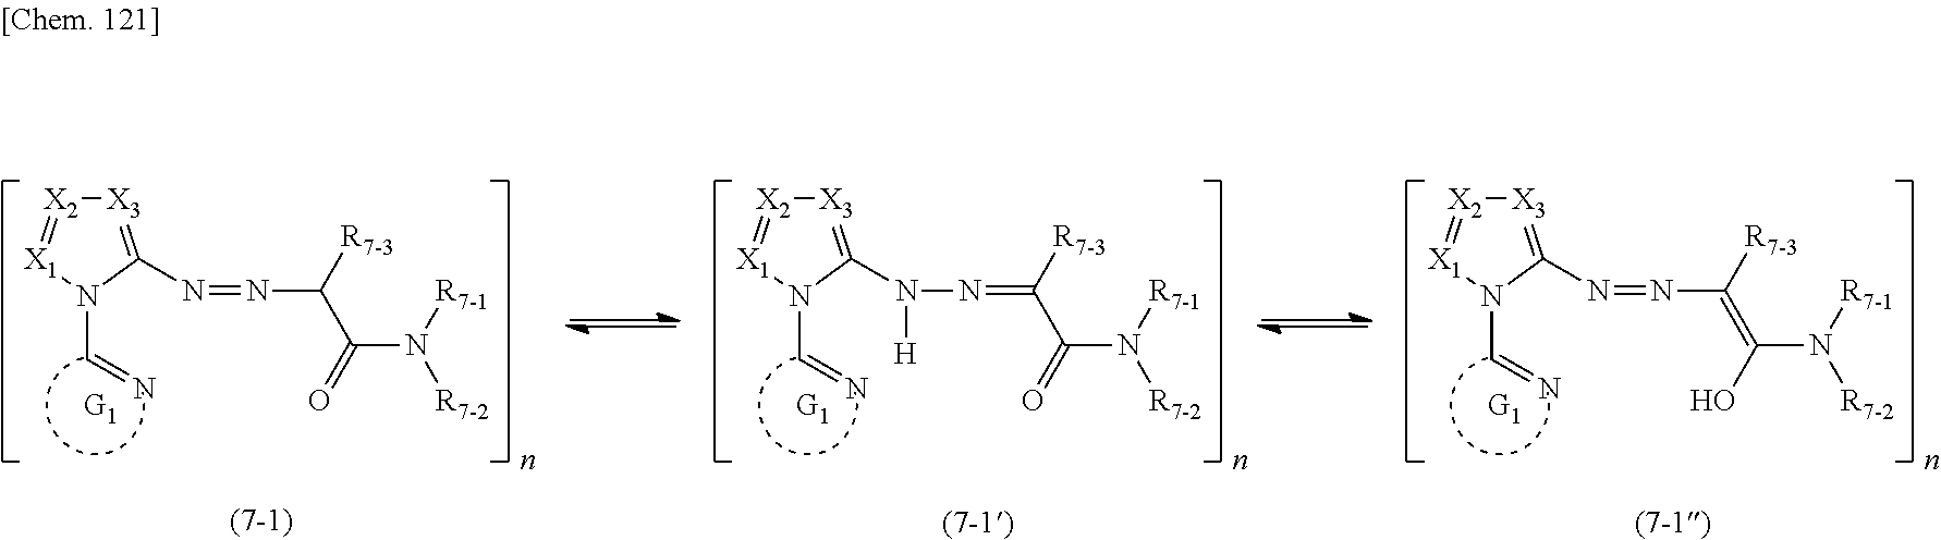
[X3]1=C(N=NC([R7-3])C(=O)N([R7-1])[R7-2])N(C=N)[X1]=[X2]1.[X3]1=C(N(N=C([R7-3])C(=O)N([R7-1])[R7-2])[H])N(C=N)[X1]=[X2]1.[X3]1=C(N=NC([R7-3])=C(O)N([R7-1])[R7-2])N(C=N)[X1]=[X2]1
